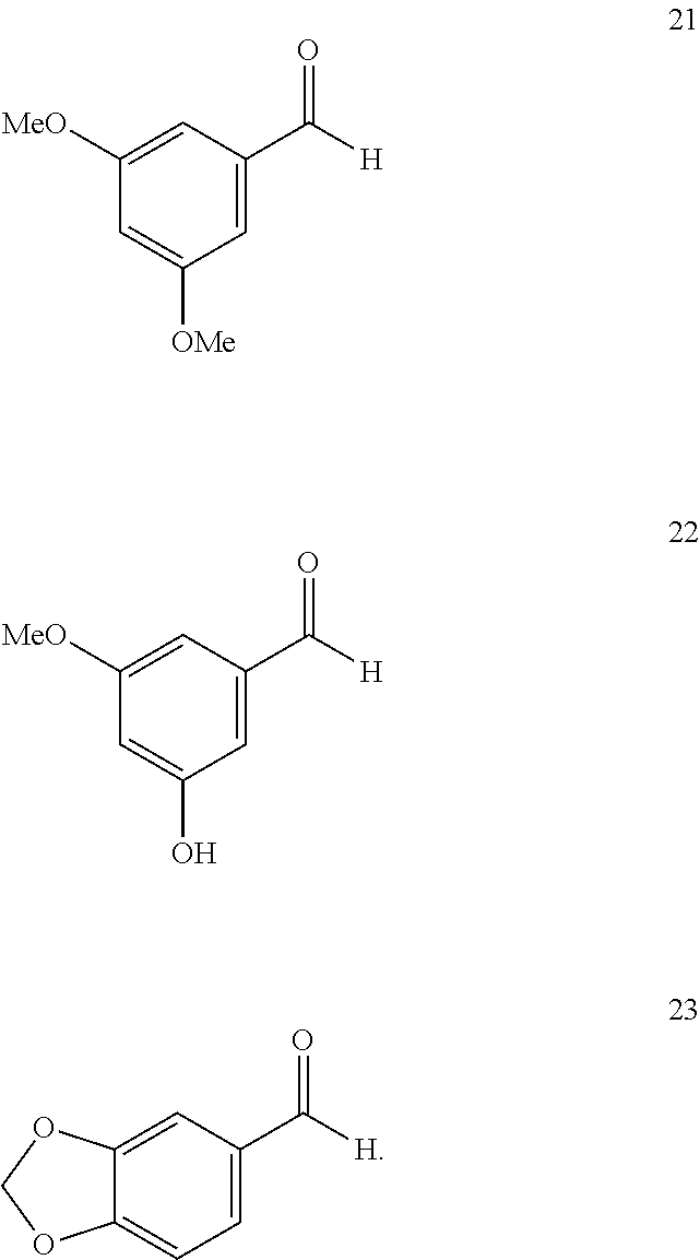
C1=C(C([H])=O)C=C([MeO])C=C1[OMe].C1=C(C([H])=O)C=C([MeO])C=C1O.C1=C(C([H])=O)C=C2C(=C1)OCO2
